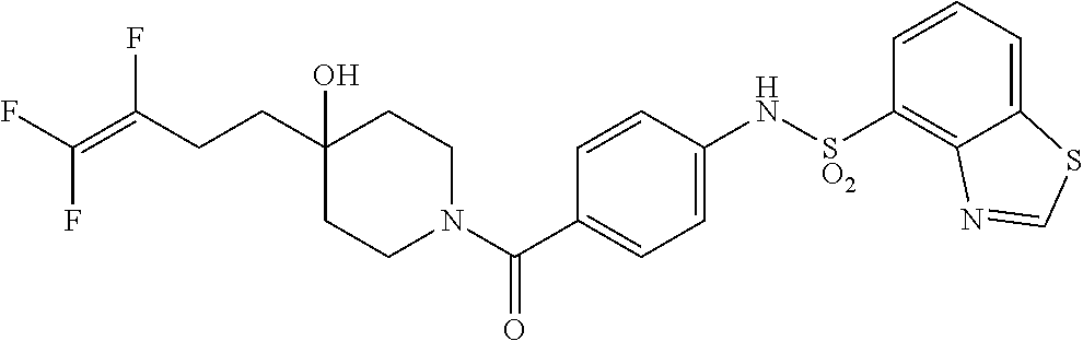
C1CN(C(C2=CC=C(N[SO2]C3=C4C(=CC=C3)SC=N4)C=C2)=O)CCC1(O)CCC(=C(F)F)F
